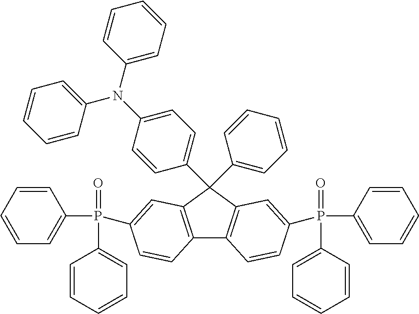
C12=C(C=C(P(C3=CC=CC=C3)(C3=CC=CC=C3)=O)C=C1)C(C1=CC=C(N(C3=CC=CC=C3)C3=CC=CC=C3)C=C1)(C1=CC=CC=C1)C1=C2C=CC(P(C2=CC=CC=C2)(=O)C2=CC=CC=C2)=C1
